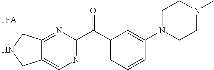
C12=NC(C(C3=CC=CC(N4CCN(C)CC4)=C3)=O)=NC=C1CNC2
